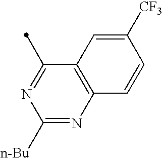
C12=C(N=C([n-Bu])N=C1C)C=CC([CF3])=C2
